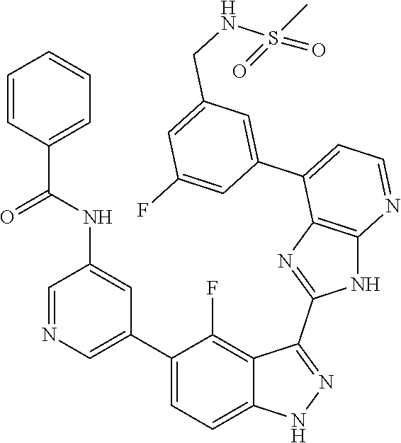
C1=NC=C(C2=CC=C3C(=C2F)C(C2=NC4=C(N2)N=CC=C4C2=CC(CNS(=O)(C)=O)=CC(F)=C2)=NN3)C=C1NC(C1=CC=CC=C1)=O
